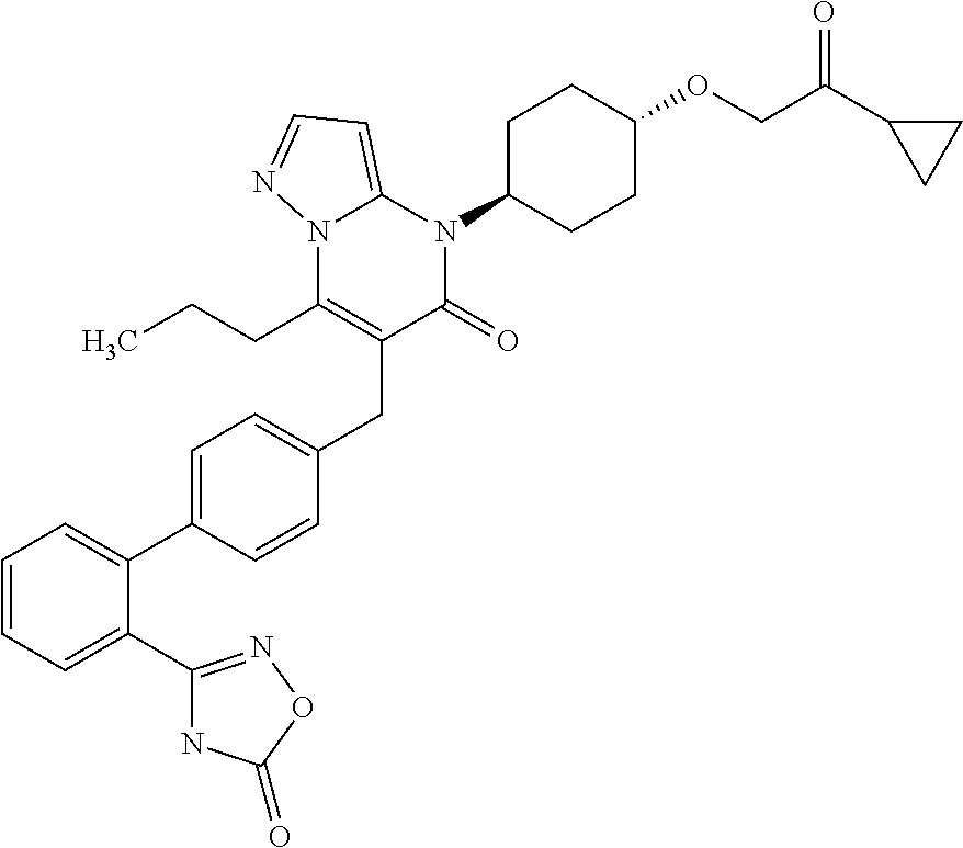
C1=CC=C(C2=NOC(=O)N2)C(C2=CC=C(CC3=C(CCC)N4C(=CC=N4)N(C4CCC(OCC(C5CC5)=O)CC4)C3=O)C=C2)=C1
